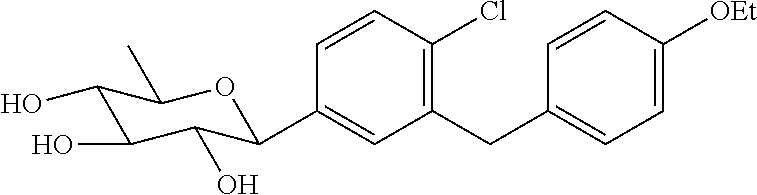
C1(CC2=CC=C([OEt])C=C2)=C(Cl)C=CC(C2C(O)C(O)C(O)C(C)O2)=C1
